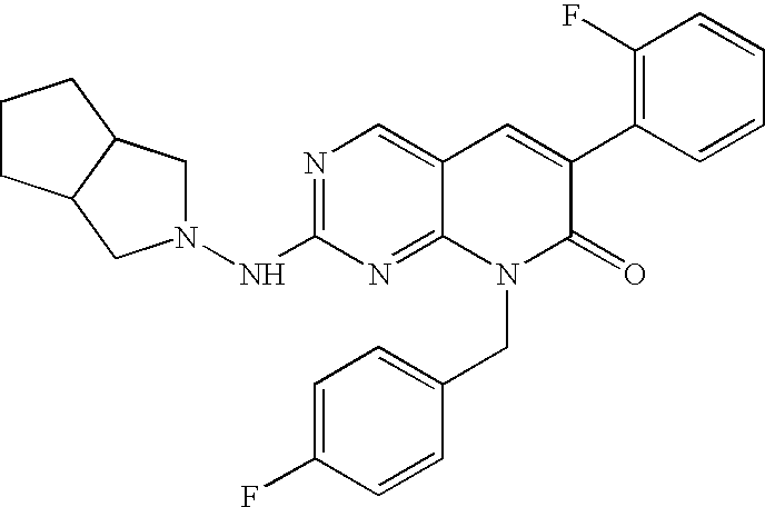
N1=C(NN2CC3C(C2)CCC3)N=C2C(=C1)C=C(C1=C(F)C=CC=C1)C(=O)N2CC1=CC=C(F)C=C1
